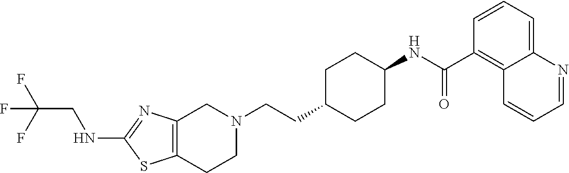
C(CC1CCC(NC(C2=C3C(=CC=C2)N=CC=C3)=O)CC1)N1CC2=C(CC1)SC(NCC(F)(F)F)=N2
